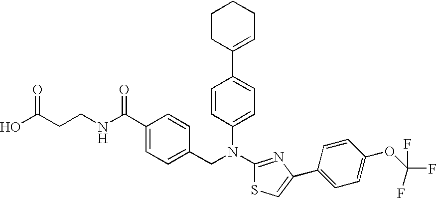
C1CC(C2=CC=C(N(C3=NC(C4=CC=C(OC(F)(F)F)C=C4)=CS3)CC3=CC=C(C(NCCC(O)=O)=O)C=C3)C=C2)=CCC1
